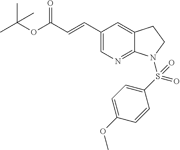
C1(C=CC(OC(C)(C)C)=O)=CN=C2C(=C1)CCN2S(C1=CC=C(OC)C=C1)(=O)=O
